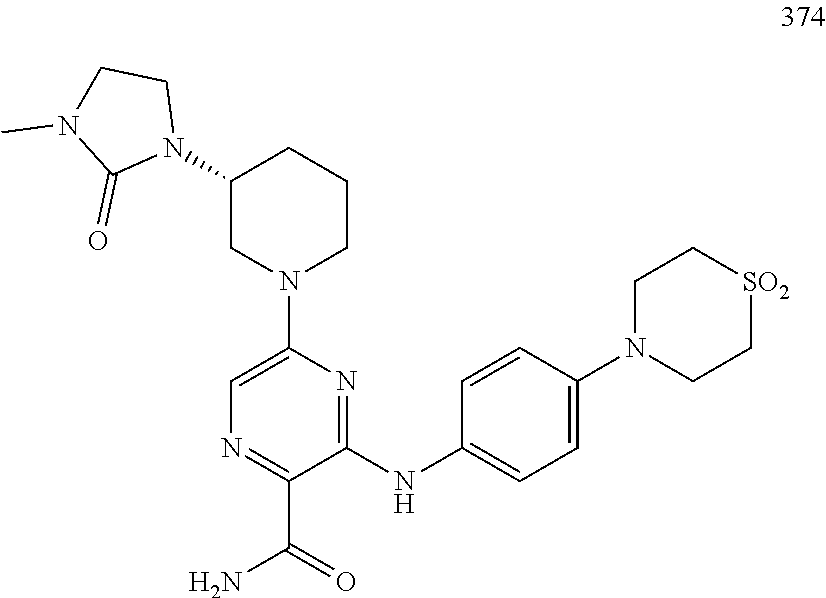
N1=C(C(=O)N)C(NC2=CC=C(N3CC[SO2]CC3)C=C2)=NC(N2CCCC(N3CCN(C)C3=O)C2)=C1
